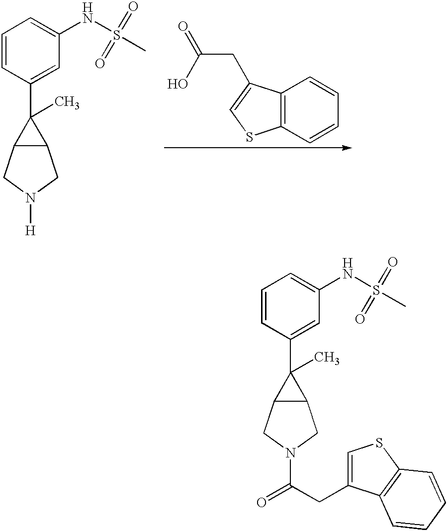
C1=CC(C2(C)C3C2CN([H])C3)=CC(NS(=O)(C)=O)=C1.C12=C(C=CC=C1)SC=C2CC(=O)O.C1=CC(C2(C)C3C2CN(C(=O)CC2=CSC4=C2C=CC=C4)C3)=CC(NS(=O)(C)=O)=C1
